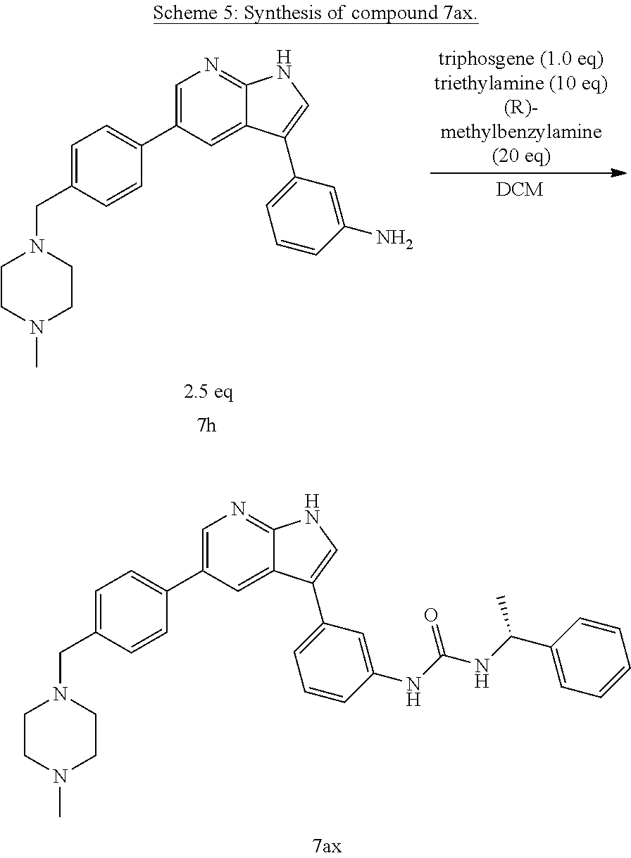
C1(C2=CC=C(CN3CCN(C)CC3)C=C2)=CN=C2C(=C1)C(C1=CC=CC(NC(NC(C3=CC=CC=C3)C)=O)=C1)=CN2.C1(C2=CC=C(CN3CCN(C)CC3)C=C2)=CN=C2C(=C1)C(C1=CC=CC(N)=C1)=CN2
